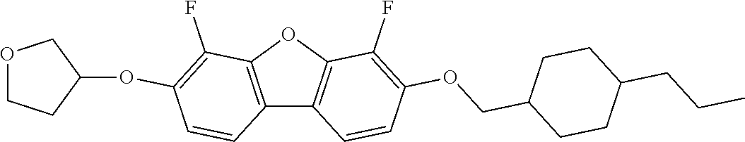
C12=C(OC3=C1C=CC(OCC1CCC(CCC)CC1)=C3F)C(F)=C(OC1CCOC1)C=C2
